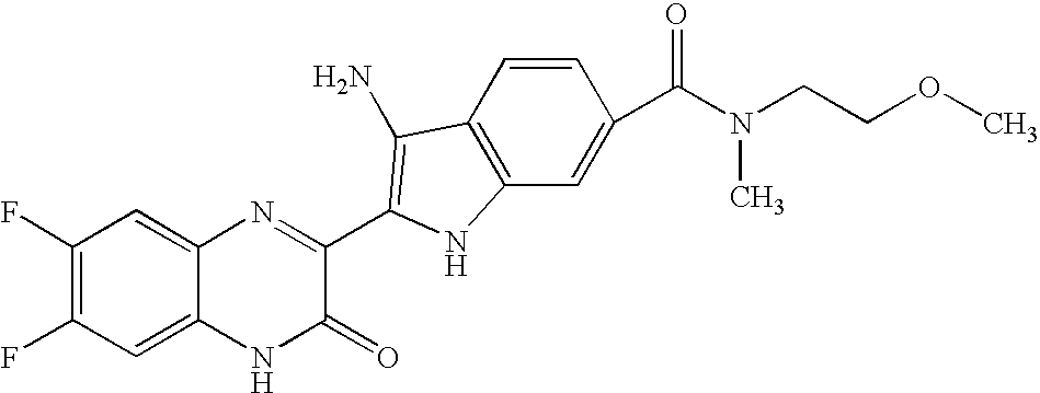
C1=C2C(=CC(F)=C1F)N=C(C1=C(N)C3=C(C=C(C(N(CCOC)C)=O)C=C3)N1)C(=O)N2
